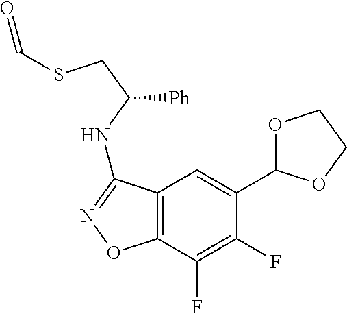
C12=C(C(F)=C(F)C(C3OCCO3)=C1)ON=C2NC(CSC=O)[Ph]
